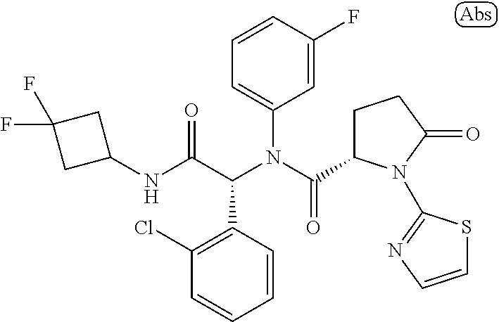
C1=CC(F)=CC(N(C(=O)C2CCC(=O)N2C2=NC=CS2)C(C(NC2CC(F)(F)C2)=O)C2=C(Cl)C=CC=C2)=C1
